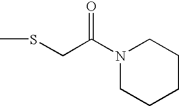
N1(C(CSC)=O)CCCCC1
